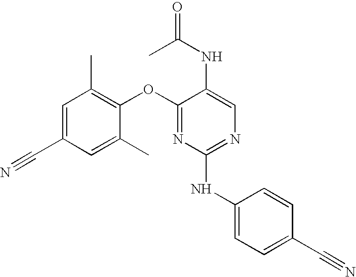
C1=C(C)C(OC2=NC(NC3=CC=C(C#N)C=C3)=NC=C2NC(C)=O)=C(C)C=C1C#N
